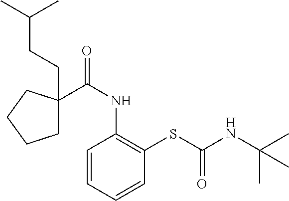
C1=CC=CC(SC(NC(C)(C)C)=O)=C1NC(=O)C1(CCC(C)C)CCCC1
